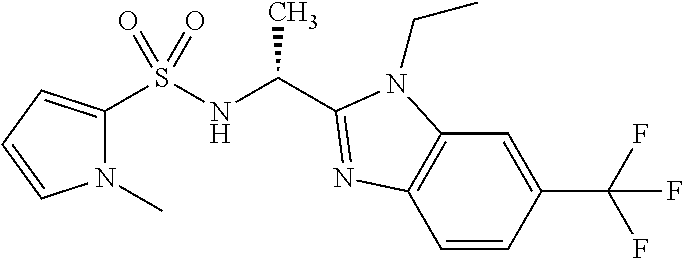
N1(C)C(S(NC(C)C2=NC3=C(C=C(C(F)(F)F)C=C3)N2CC)(=O)=O)=CC=C1
